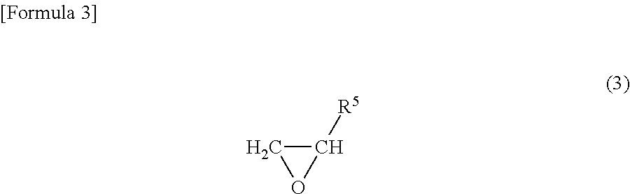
C1([R5])CO1
